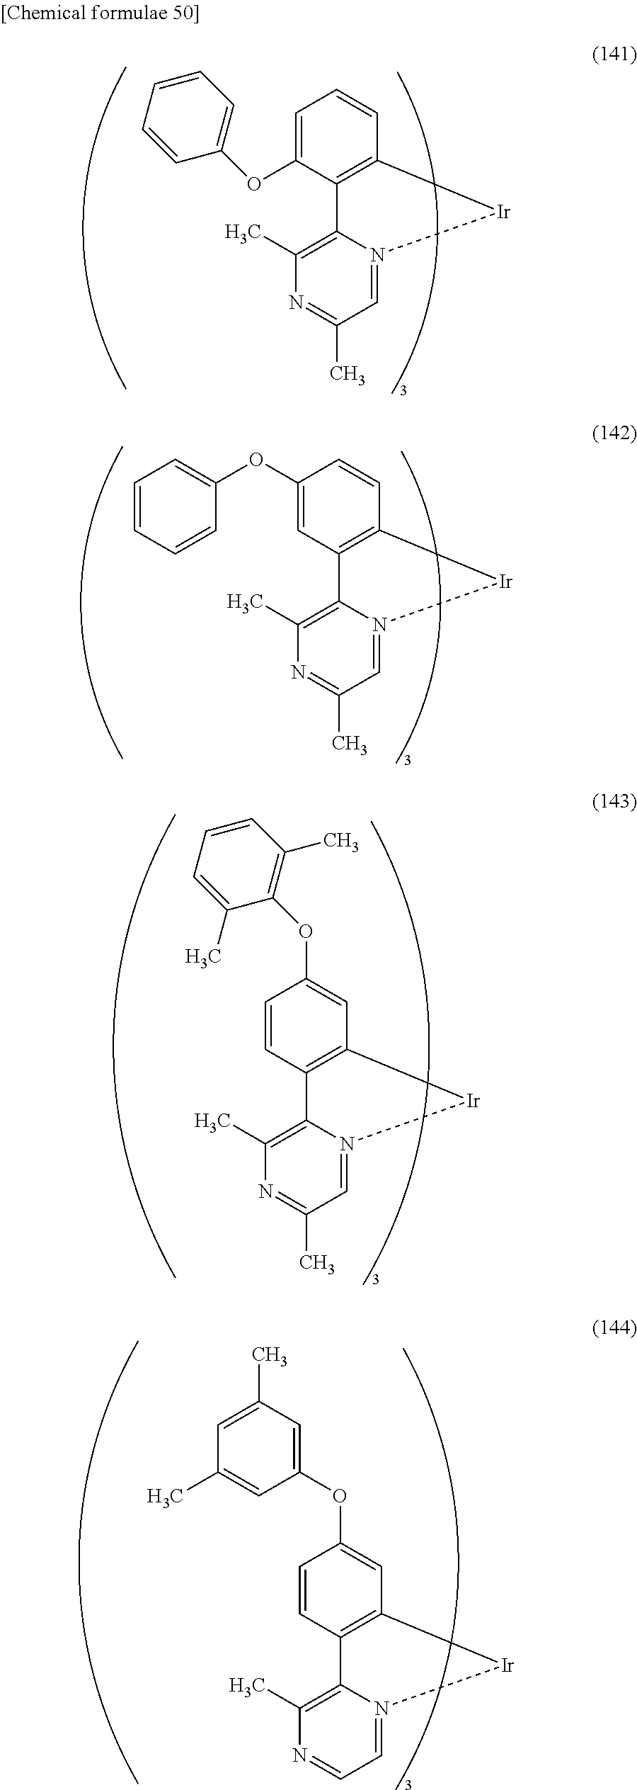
C12=C(C(OC3=CC=CC=C3)=CC=C1)C1=C(C)N=C(C)C=N1[Ir]2.C12=C(C=C(OC3=CC=CC=C3)C=C1)C1=C(C)N=C(C)C=N1[Ir]2.C12=C(C=CC(OC3=C(C)C=CC=C3C)=C1)C1=C(C)N=C(C)C=N1[Ir]2.C12=C(C=CC(OC3=CC(C)=CC(C)=C3)=C1)C1=C(C)N=CC=N1[Ir]2
